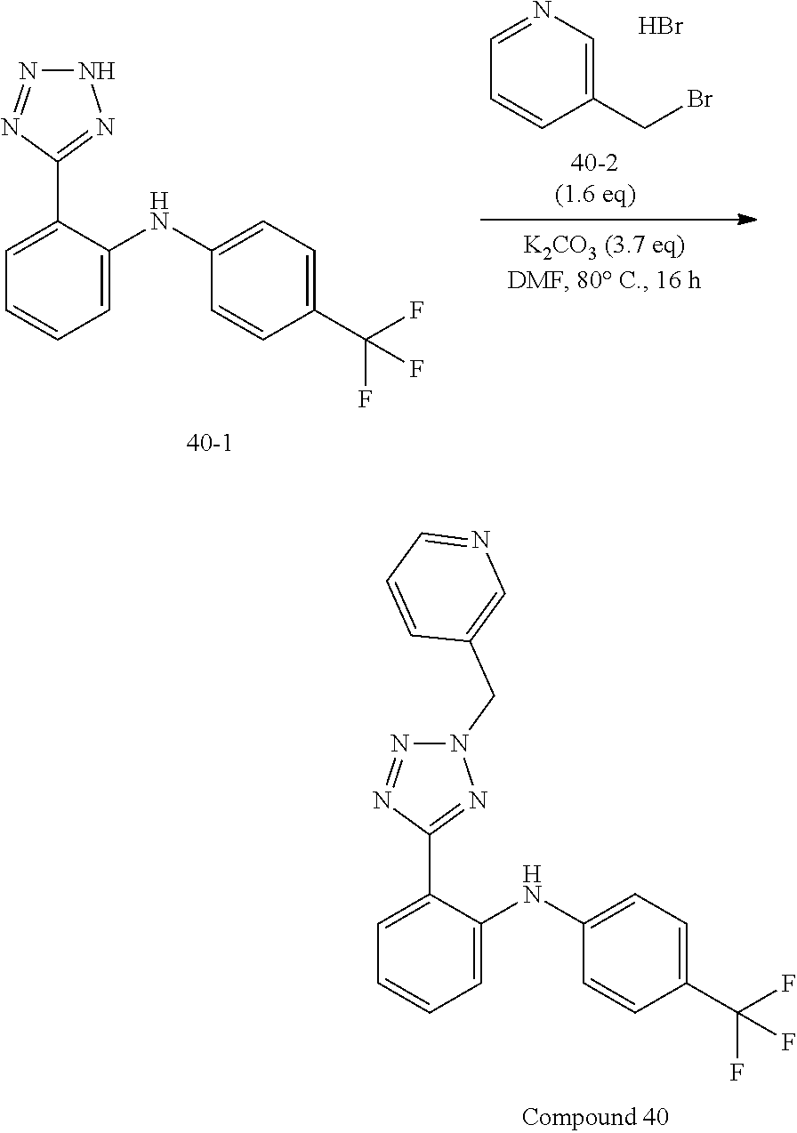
C1=C(C2=NN(CC3=CN=CC=C3)N=N2)C(NC2=CC=C(C(F)(F)F)C=C2)=CC=C1.C1=C(C2=NNN=N2)C(NC2=CC=C(C(F)(F)F)C=C2)=CC=C1.N1=CC=CC(CBr)=C1.Br
